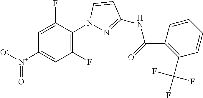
C1=C(F)C(N2N=C(NC(C3=C(C(F)(F)F)C=CC=C3)=O)C=C2)=C(F)C=C1[N+]([O-])=O
